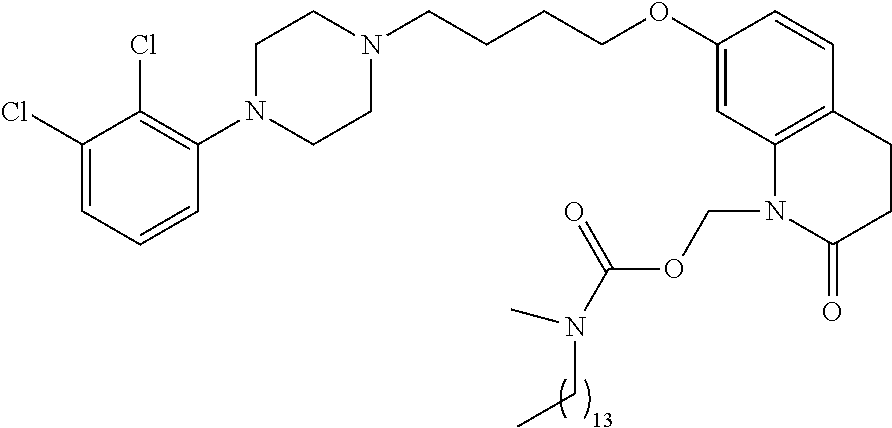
C1(Cl)=CC=CC(N2CCN(CCCCOC3=CC4=C(C=C3)CCC(=O)N4COC(N(CC)C)=O)CC2)=C1Cl
